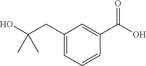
C1(CC(O)(C)C)=CC=CC(C(O)=O)=C1
